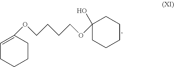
C1=C(OCCCCOC2(O)CCCCC2)CCCC1
